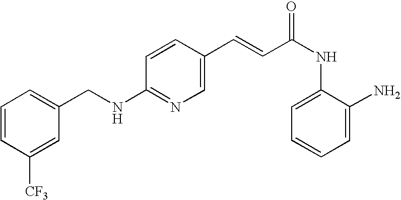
C(NC1=NC=C(C=CC(NC2=CC=CC=C2N)=O)C=C1)C1=CC=CC([CF3])=C1
